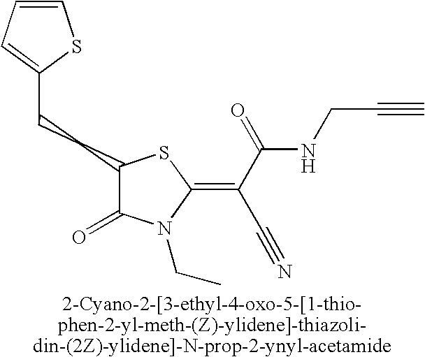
C(CC1C(=O)N(CC)C(=C(C#N)C(NCC#C)=O)S1)C1=CC=CS1
